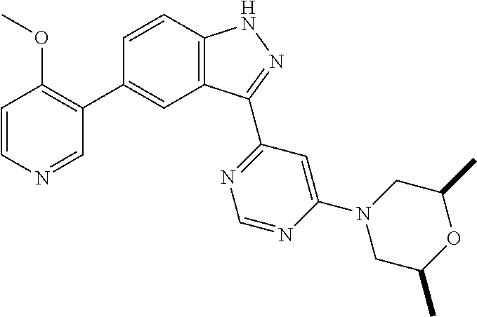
C1=CC2=C(C=C1C1=C(OC)C=CN=C1)C(C1=NC=NC(N3CC(C)OC(C)C3)=C1)=NN2
